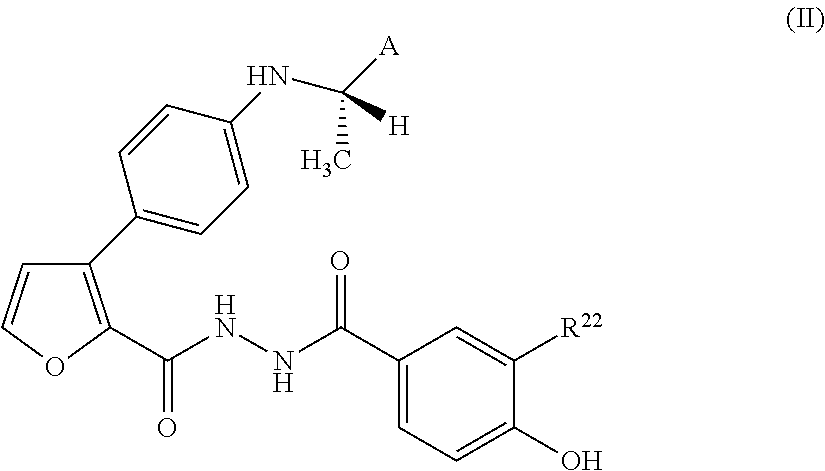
C1(C(=O)NNC(=O)C2=C(C3=CC=C(NC([A])(C)[H])C=C3)C=CO2)=CC=C(O)C([R22])=C1
